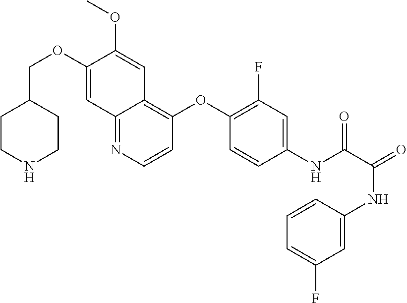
C1CNCCC1COC1=CC2=NC=CC(OC3=C(F)C=C(NC(=O)C(NC4=CC(F)=CC=C4)=O)C=C3)=C2C=C1OC
